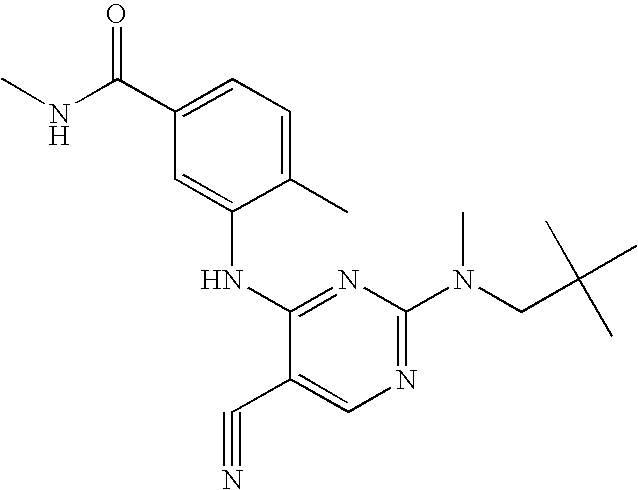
N1=C(N(C)CC(C)(C)C)N=C(NC2=CC(C(NC)=O)=CC=C2C)C(C#N)=C1
